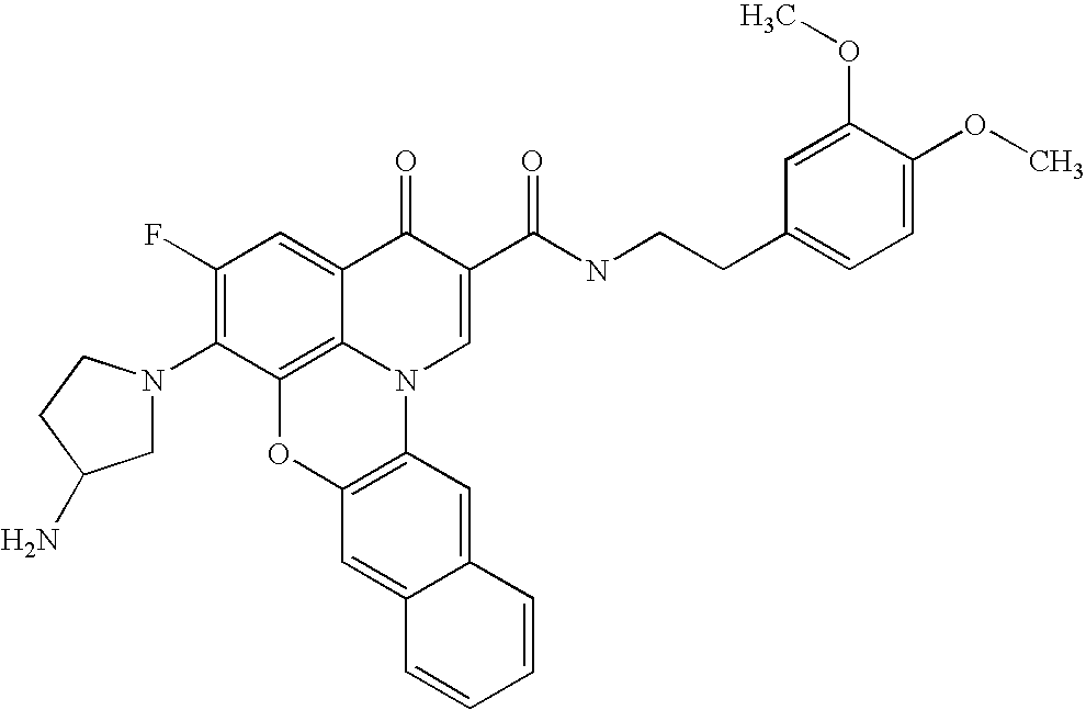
C1(F)=C(N2CC(N)CC2)C2=C3C(=C1)C(=O)C(C(NCCC1=CC=C(OC)C(OC)=C1)=O)=CN3C1=C(O2)C=C2C(=C1)C=CC=C2
